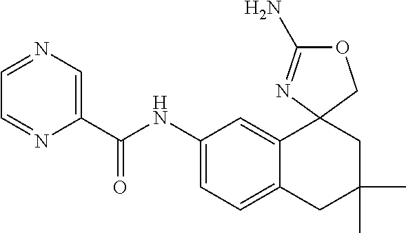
C1(NC(C2=CN=CC=N2)=O)=CC=C2C(=C1)C1(CC(C)(C)C2)N=C(N)OC1
